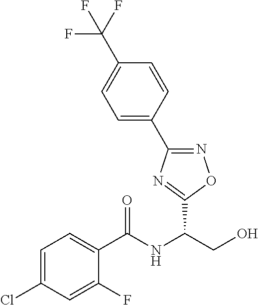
C1(C2=NOC(C(NC(C3=CC=C(Cl)C=C3F)=O)CO)=N2)=CC=C(C(F)(F)F)C=C1
